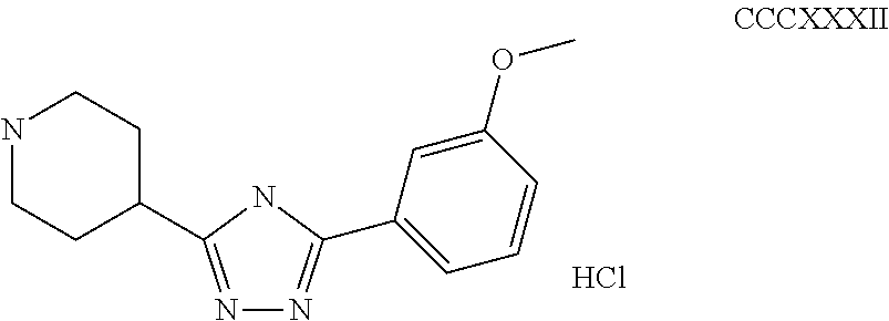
N1=C(C2CCNCC2)NC(C2=CC=CC(OC)=C2)=N1.Cl
